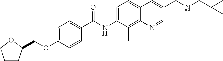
C1CC(COC2=CC=C(C(NC3=CC=C4C(=C3C)N=CC(CNCC(C)(C)C)=C4)=O)C=C2)OC1
